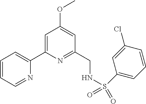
C1=CC=NC(C2=CC(OC)=CC(CNS(C3=CC=CC(Cl)=C3)(=O)=O)=N2)=C1
